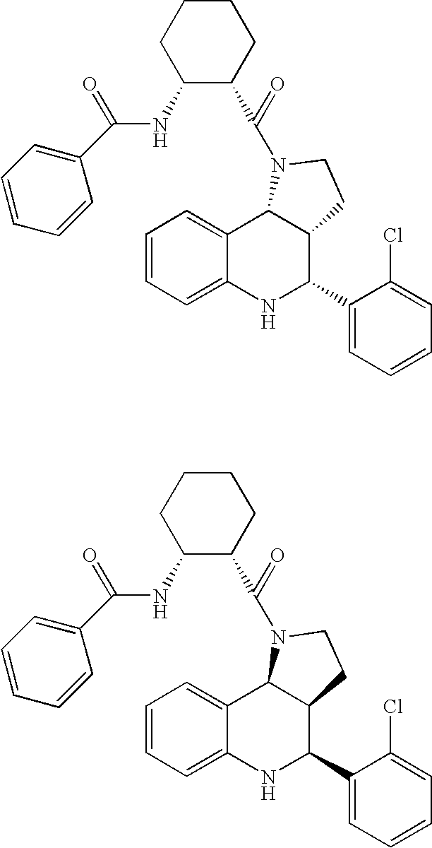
C1=CC=C2C(=C1)C1C(C(C3=CC=CC=C3Cl)N2)CCN1C(C1CCCCC1NC(C1=CC=CC=C1)=O)=O.C1=CC=C2C(=C1)C1C(C(C3=CC=CC=C3Cl)N2)CCN1C(C1CCCCC1NC(C1=CC=CC=C1)=O)=O
